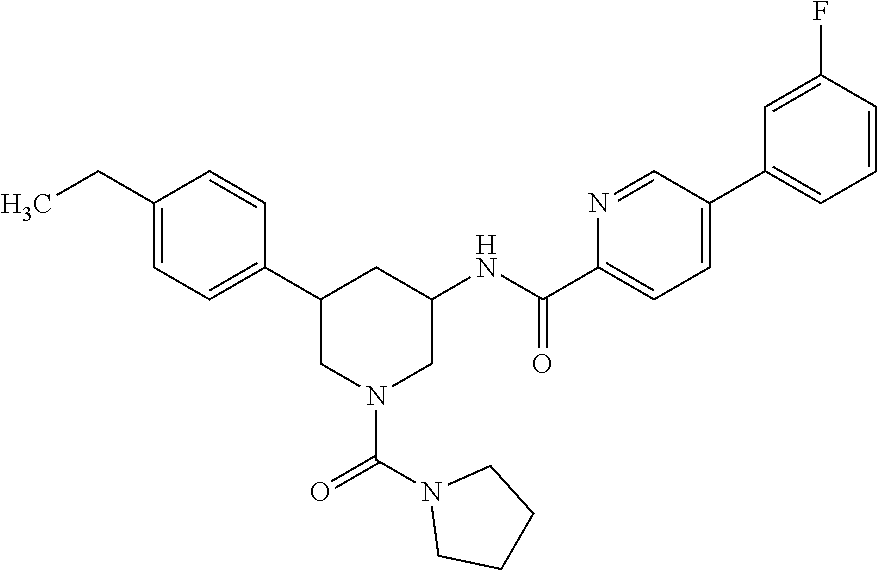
C1(CC)=CC=C(C2CN(C(=O)N3CCCC3)CC(NC(C3=CC=C(C4=CC=CC(F)=C4)C=N3)=O)C2)C=C1
